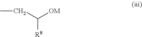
C(C([OM])[R8])C
